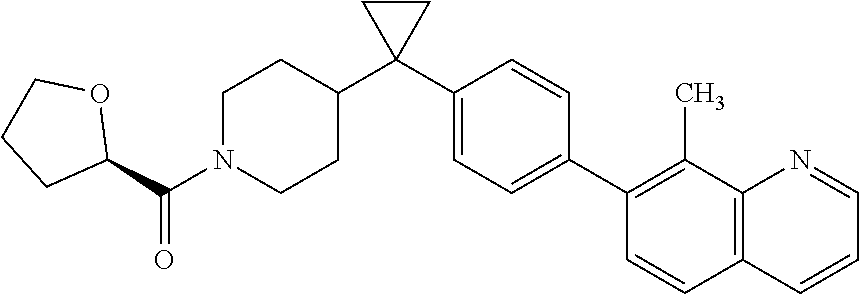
C1(C2(C3CCN(C(C4OCCC4)=O)CC3)CC2)=CC=C(C2=C(C)C3=C(C=C2)C=CC=N3)C=C1
